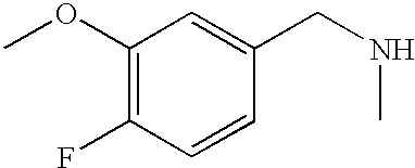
COC1=C(F)C=CC(CNC)=C1
